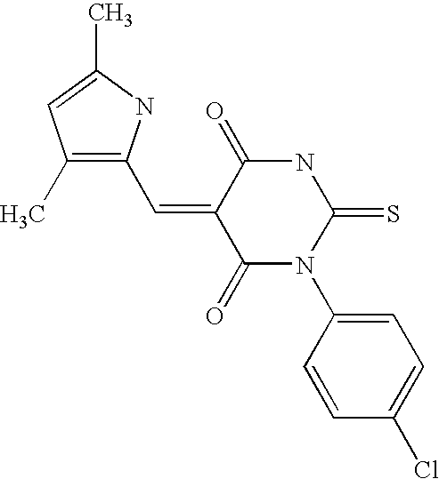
O=C1C(=CC2=C(C)C=C(C)N2)C(=O)N(C2=CC=C(Cl)C=C2)C(=S)N1
